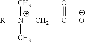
C(C(=O)[O-])[N+]([R])(C)C
